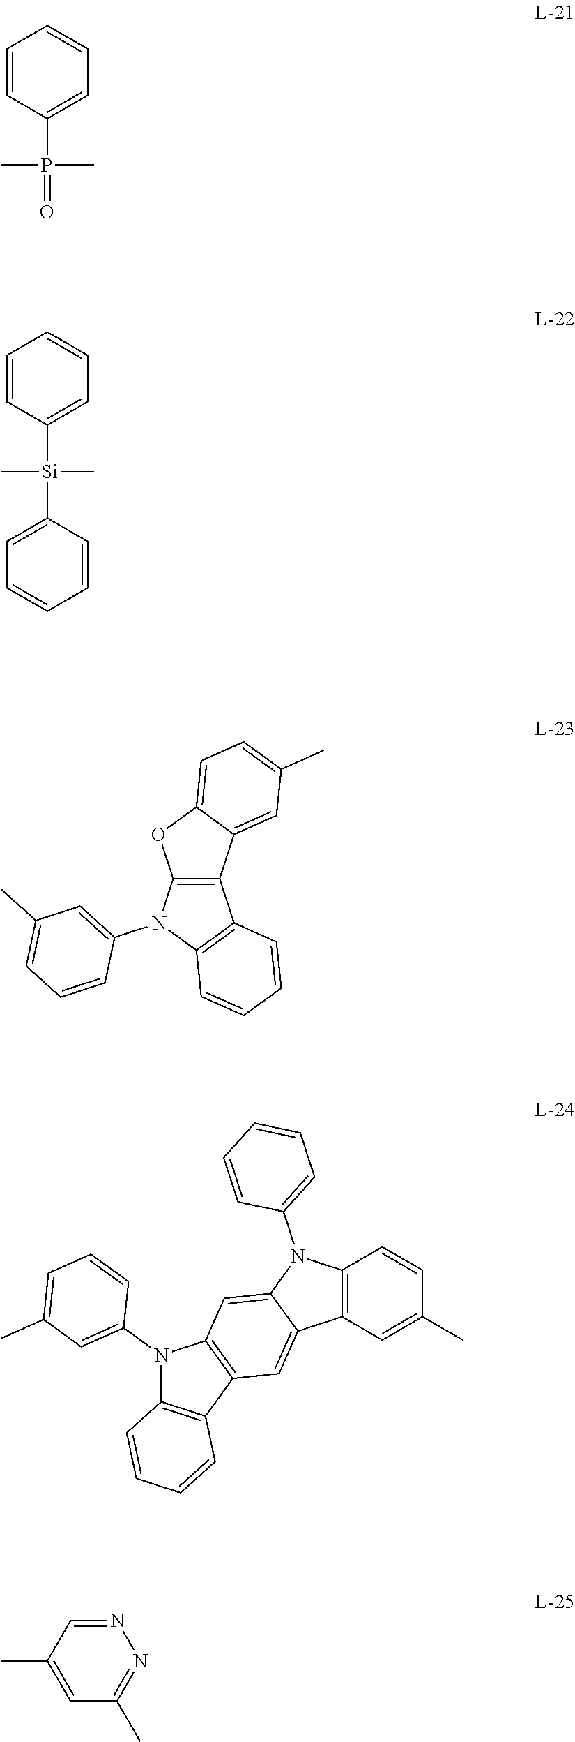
C12=C(N(C3=CC(C)=CC=C3)C3=C1C=CC=C3)OC1=CC=C(C)C=C21.C1=CC(P(=O)(C)C)=CC=C1.C1=CC([Si](C)(C)C2=CC=CC=C2)=CC=C1.C12=C(C=C(C)C=C1)C1=CC3=C(C=C1N2C1=CC=CC=C1)N(C1=CC(C)=CC=C1)C1=C3C=CC=C1.N1=CC(C)=CC(C)=N1
